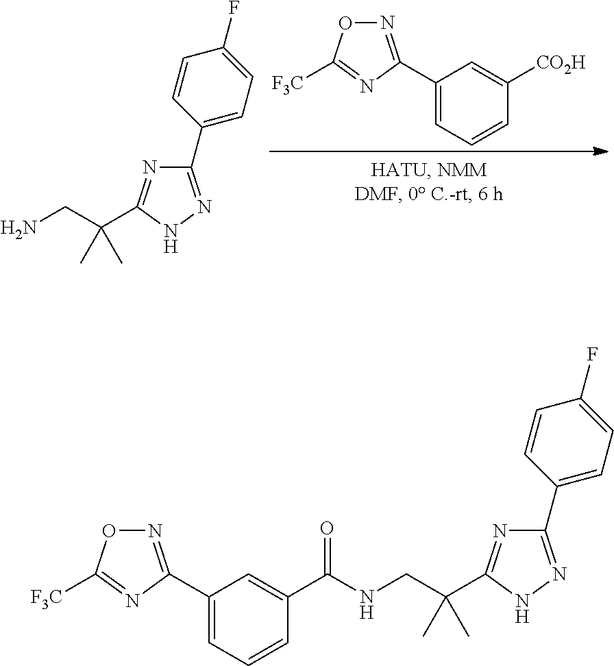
C1(C2=NOC([F3C])=N2)=CC=CC([CO2H])=C1.C1(C2=CC=C(F)C=C2)=NNC(C(CN)(C)C)=N1.C1(C2=CC=C(F)C=C2)=NNC(C(CNC(C2=CC(C3=NOC([F3C])=N3)=CC=C2)=O)(C)C)=N1
